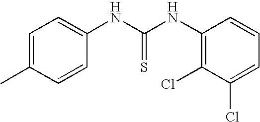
C1=C(C)C=CC(NC(NC2=C(Cl)C(Cl)=CC=C2)=S)=C1
